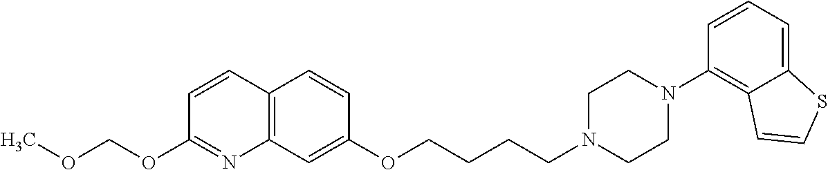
C1=CC2=C(N=C1OCOC)C=C(OCCCCN1CCN(C3=C4C(=CC=C3)SC=C4)CC1)C=C2
